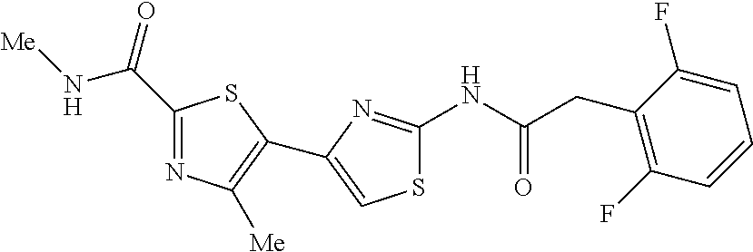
S1C(NC(CC2=C(F)C=CC=C2F)=O)=NC(C2=C([Me])N=C(C(=O)N[Me])S2)=C1
